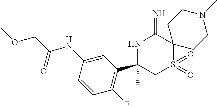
C(C(=O)NC1=CC(C2(C)NC(=N)C3(S(=O)(=O)C2)CCN(C)CC3)=C(F)C=C1)OC
